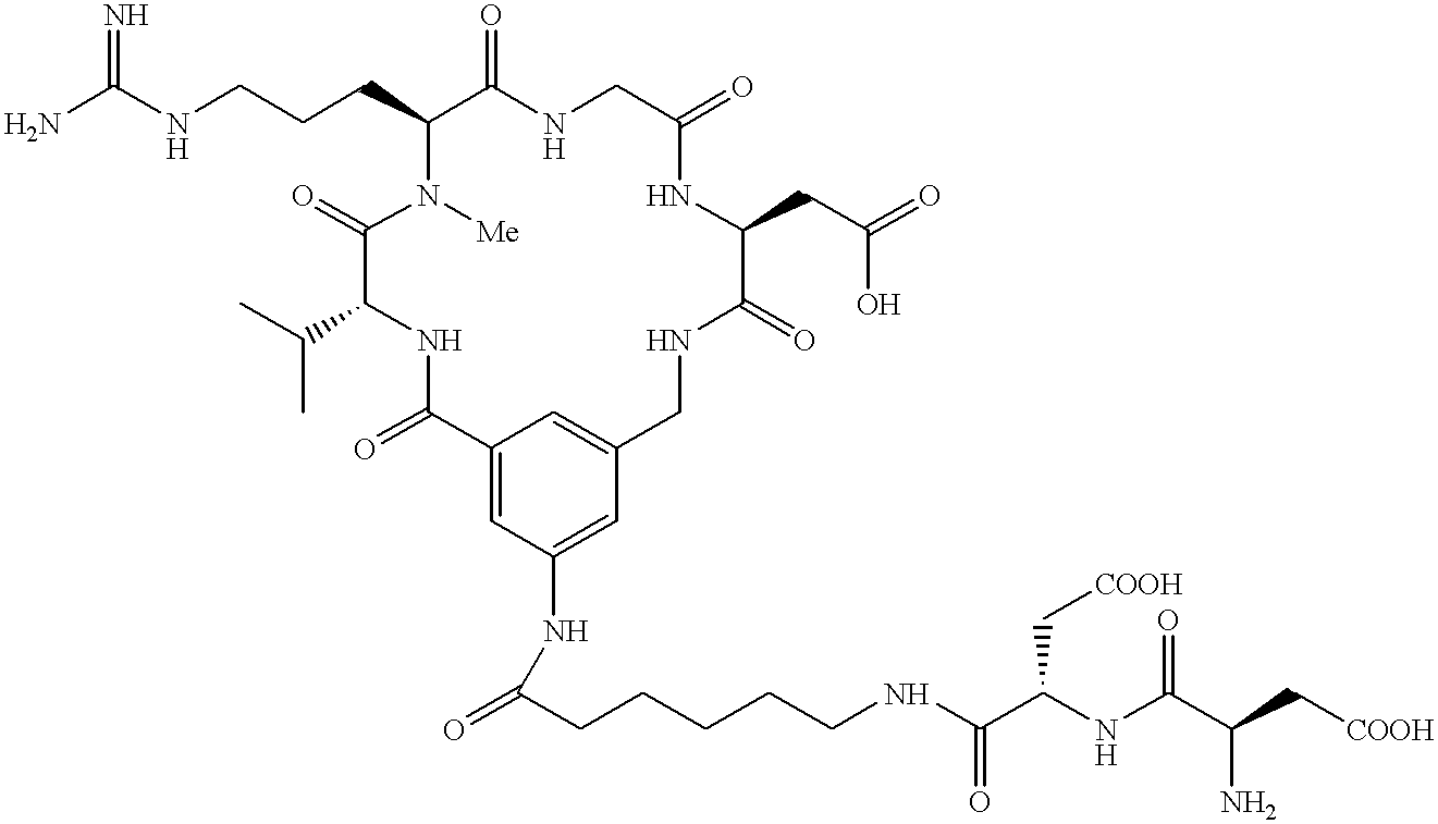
NC(NCCCC1C(=O)NCC(=O)NC(CC(O)=O)C(=O)NCC2=CC(=CC(NC(=O)CCCCCNC(C(NC(C(C[COOH])N)=O)C[COOH])=O)=C2)C(=O)NC(C(C)C)C(=O)N1[Me])=N
